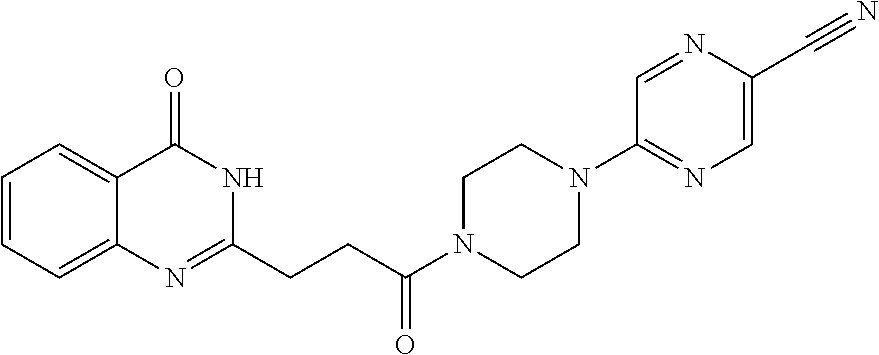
C12=CC=CC=C1N=C(CCC(N1CCN(C3=NC=C(C#N)N=C3)CC1)=O)NC2=O
